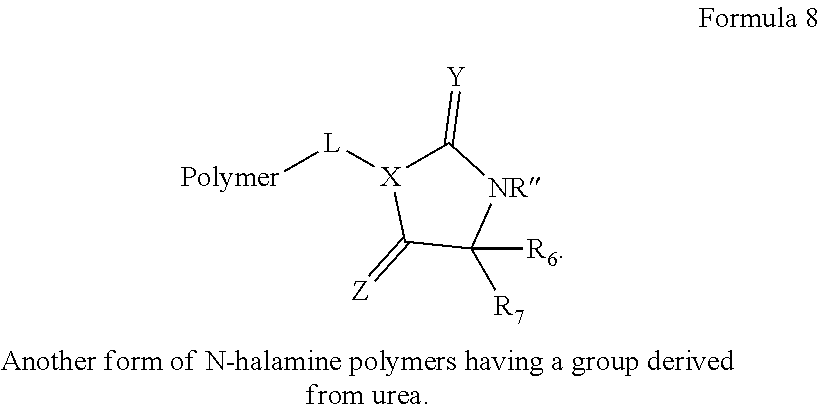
[L]([X]1C(=[Y])[NR]C([R6])([R7])C1=[Z])[Polymer]
